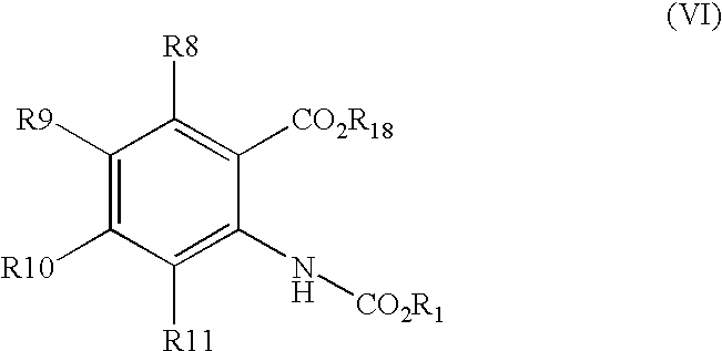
C1([R9])=C([R10])C([R11])=C(N[CO2R1])C([CO2R18])=C1[R8]
